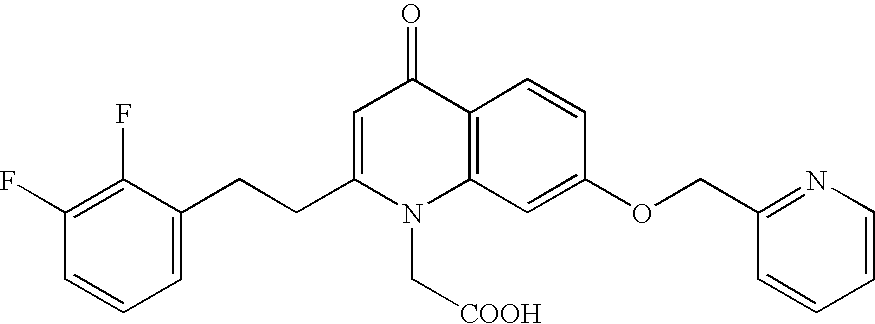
C1(F)=C(F)C(CCC2=CC(=O)C3=C(N2C[COOH])C=C(OCC2=NC=CC=C2)C=C3)=CC=C1
